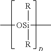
C[OSi](C)([R])[R]
